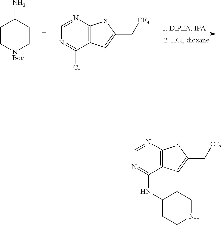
C1C[NBoc]CCC1N.C12=C(N=CN=C1Cl)SC(C[CF3])=C2.C12=C(N=CN=C1NC1CCNCC1)SC(C[CF3])=C2
